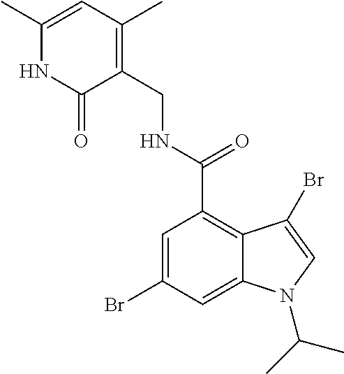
C1(C)=CC(C)=C(CNC(=O)C2=C3C(=CC(Br)=C2)N(C(C)C)C=C3Br)C(=O)N1
